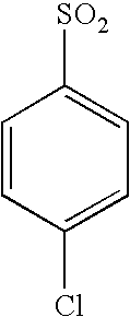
C1=CC(Cl)=CC=C1[SO2]
